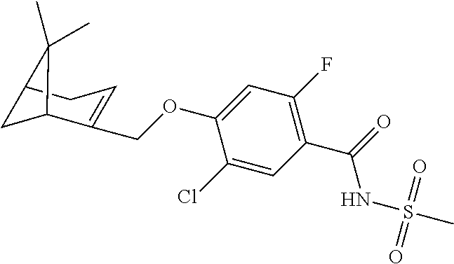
C1=C(OCC2=CCC3CC2C3(C)C)C(Cl)=CC(C(NS(C)(=O)=O)=O)=C1F
